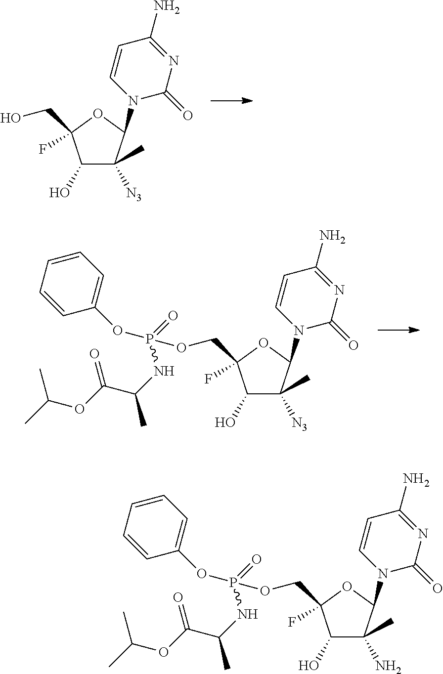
C1(O)C([N3])(C)C(N2C(=O)N=C(N)C=C2)OC1(F)CO.C1(O)C([N3])(C)C(N2C(=O)N=C(N)C=C2)OC1(F)COP(NC(C)C(=O)OC(C)C)(=O)OC1=CC=CC=C1.C1(O)C(N)(C)C(N2C(=O)N=C(N)C=C2)OC1(F)COP(NC(C)C(=O)OC(C)C)(=O)OC1=CC=CC=C1
